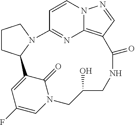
C1CC2N(C1)C1=NC3=C(C=NN3C=C1)C(=O)NCC(O)CN1C=C(F)C=C2C1=O
